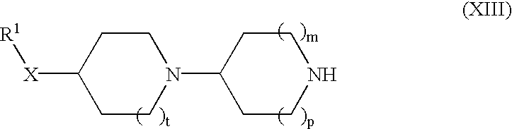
C1([X][R1])CCN(C2CCNCC2)CC1
